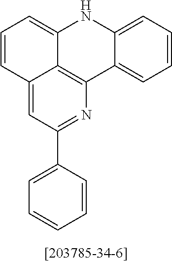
C1=CC2=CC(C3=CC=CC=C3)=NC3=C2C(=C1)NC1=CC=CC=C31
